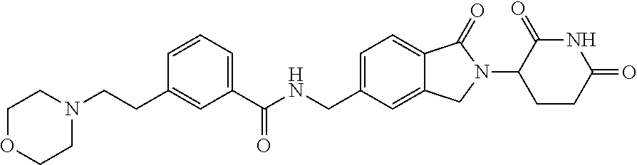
C1OCCN(CCC2=CC(C(NCC3=CC=C4C(=C3)CN(C3CCC(=O)NC3=O)C4=O)=O)=CC=C2)C1
